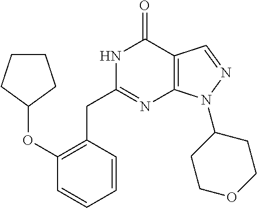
N1C(CC2=C(OC3CCCC3)C=CC=C2)=NC2=C(C1=O)C=NN2C1CCOCC1
